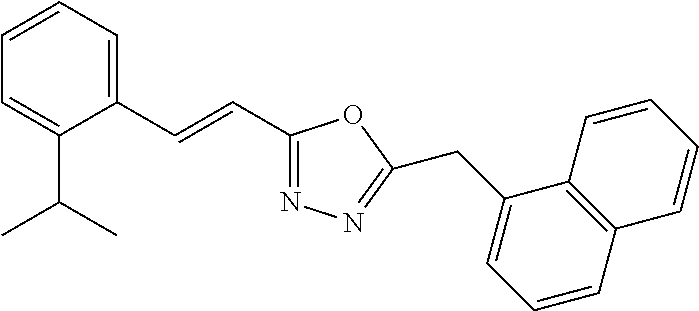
C1=CC=C(C=CC2=NN=C(CC3=CC=CC4=C3C=CC=C4)O2)C(C(C)C)=C1
